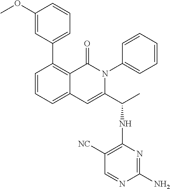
C1(C2=CC=CC(OC)=C2)=C2C(=CC=C1)C=C(C(C)NC1=C([NC])C=NC(N)=N1)N(C1=CC=CC=C1)C2=O
